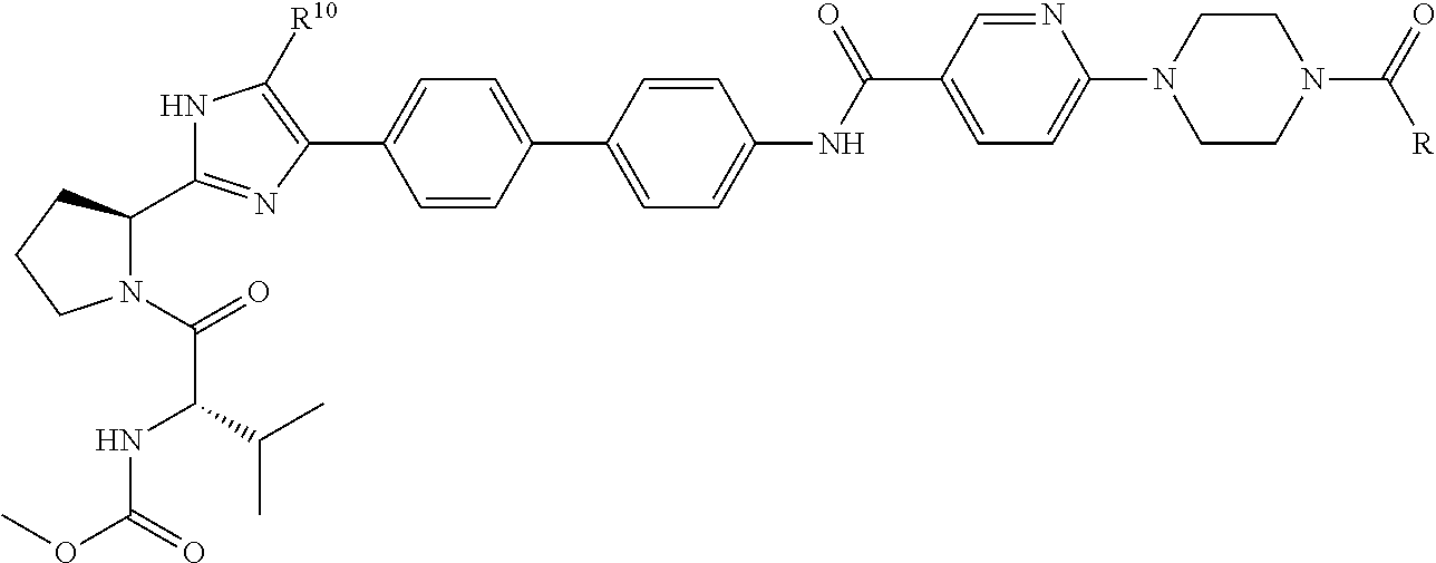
C1=CC(C2=CC=C(NC(C3=CC=C(N4CCN(C(=O)[R])CC4)N=C3)=O)C=C2)=CC=C1C1=C([R10])NC(C2N(C(C(NC(OC)=O)C(C)C)=O)CCC2)=N1
